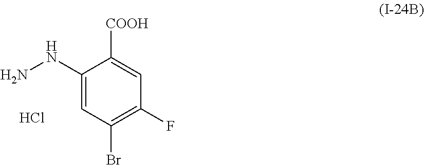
C1(NN)=CC(Br)=C(F)C=C1[COOH].Cl
